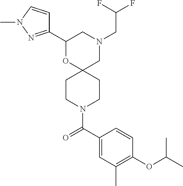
N1(CC(F)F)CC2(OC(C3=NN(C)C=C3)C1)CCN(C(C1=CC(C)=C(OC(C)C)C=C1)=O)CC2
